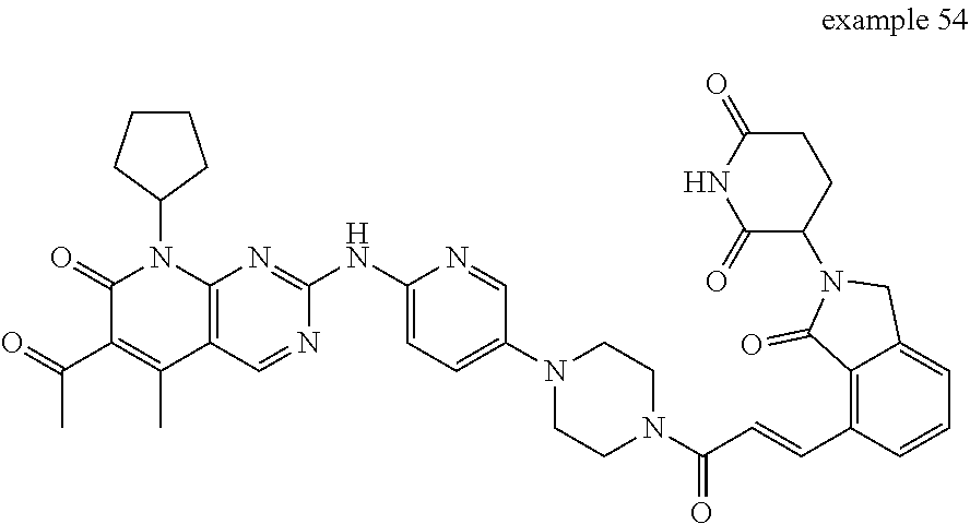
C1CN(C2=CC=C(NC3=NC4=C(C(C)=C(C(C)=O)C(=O)N4C4CCCC4)C=N3)N=C2)CCN1C(=O)C=CC1=C2C(=O)N(C3C(=O)NC(=O)CC3)CC2=CC=C1
